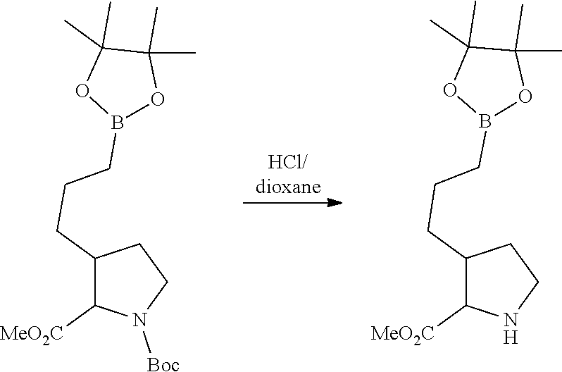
[HCl/dioxane].C1(CCCB2OC(C)(C)C(C)(C)O2)C([MeO2C])N([Boc])CC1.C1(CCCB2OC(C)(C)C(C)(C)O2)C([MeO2C])NCC1
